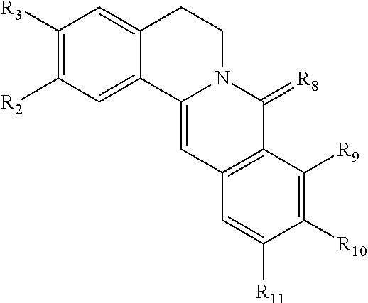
C1([R3])=C([R2])C=C2C(=C1)CCN1C2=CC2=C(C1=[R8])C([R9])=C([R10])C([R11])=C2
